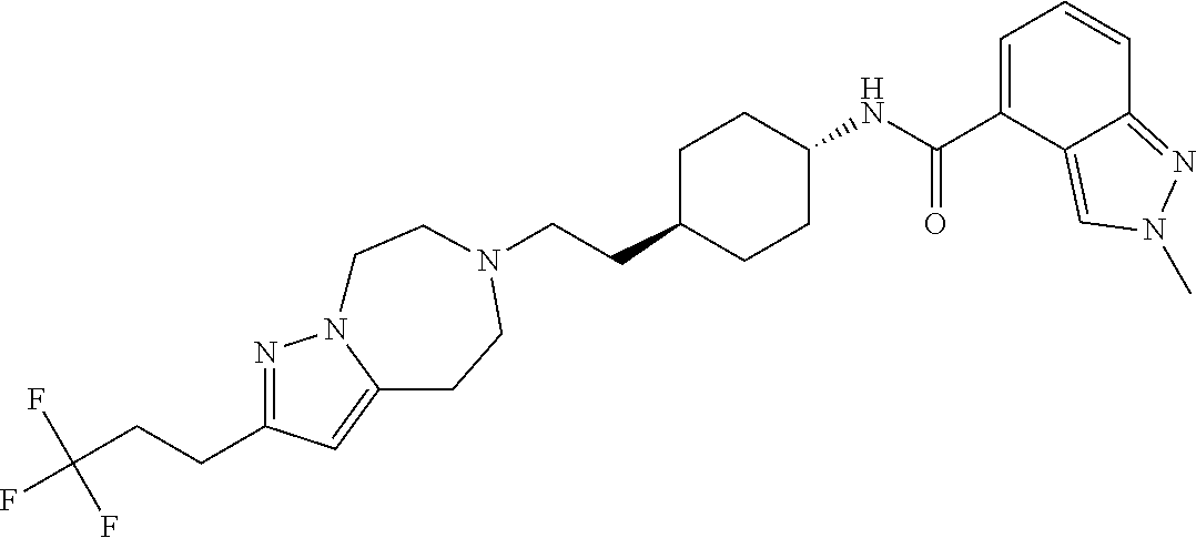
C(CC1CCC(NC(C2=CC=CC3=NN(C)C=C23)=O)CC1)N1CCC2=CC(CCC(F)(F)F)=NN2CC1
